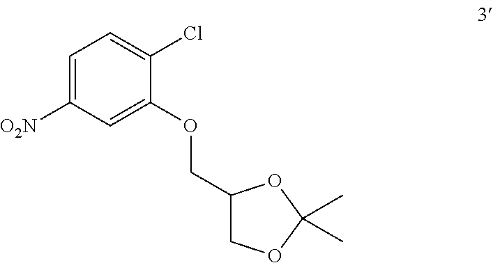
C1=C([O2N])C=C(OCC2COC(C)(C)O2)C(Cl)=C1
